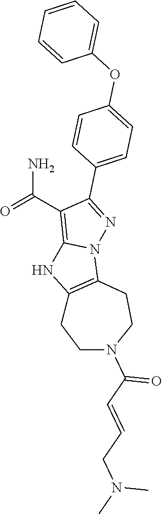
C1(C(N)=O)=C2N(N=C1C1=CC=C(OC3=CC=CC=C3)C=C1)C1=C(N2)CCN(C(C=CCN(C)C)=O)CC1
